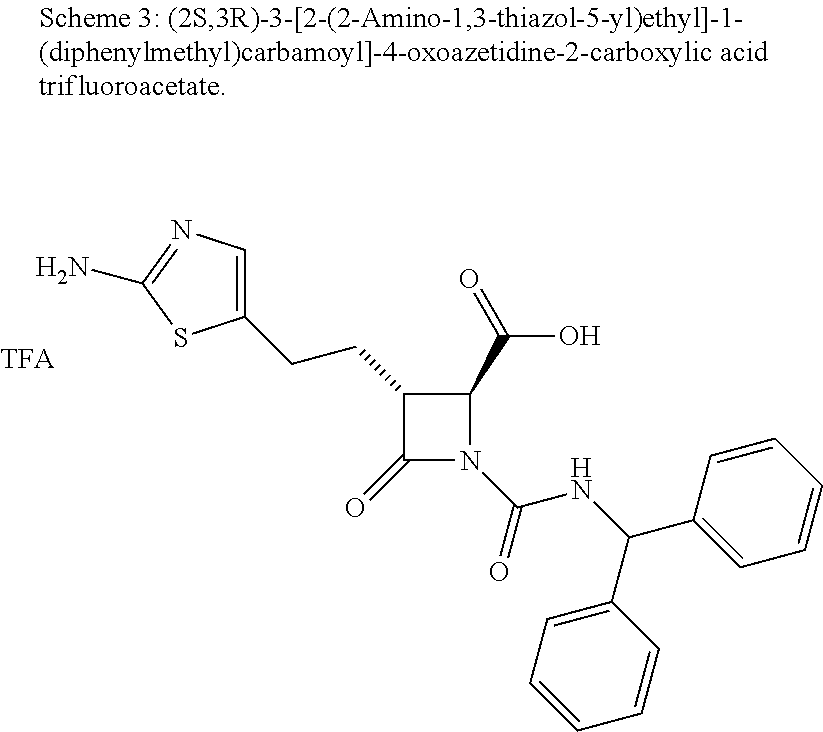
C(C1=CN=C(N)S1)CC1C(=O)N(C(NC(C2=CC=CC=C2)C2=CC=CC=C2)=O)C1C(=O)O
